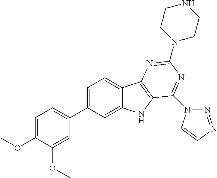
C1(C2=CC=C(OC)C(OC)=C2)=CC=C2C(=C1)NC1=C2N=C(N2CCNCC2)N=C1N1N=NC=C1
